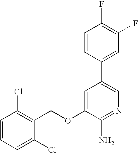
C1=CC=C(Cl)C(COC2=CC(C3=CC(F)=C(F)C=C3)=CN=C2N)=C1Cl
